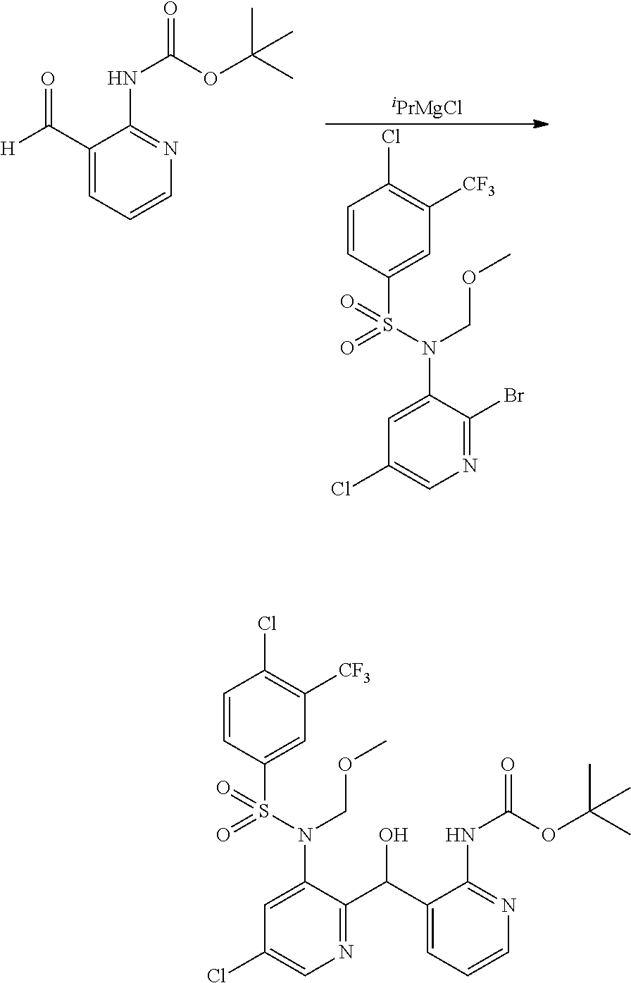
C1=CC(S(N(COC)C2=CC(Cl)=CN=C2Br)(=O)=O)=CC([CF3])=C1Cl.[iPrMgCl].C1(C([H])=O)=CC=CN=C1NC(=O)OC(C)(C)C.C1=CC(S(N(COC)C2=CC(Cl)=CN=C2C(C2=CC=CN=C2NC(=O)OC(C)(C)C)O)(=O)=O)=CC([CF3])=C1Cl
